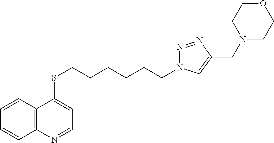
C12=C(C=CC=C1)C(SCCCCCCN1N=NC(CN3CCOCC3)=C1)=CC=N2
